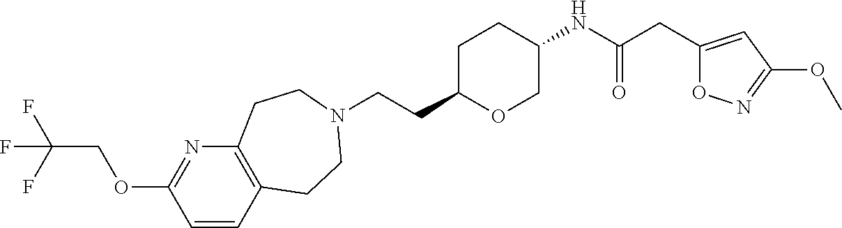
C(CC1OCC(NC(CC2=CC(OC)=NO2)=O)CC1)N1CCC2=C(N=C(OCC(F)(F)F)C=C2)CC1
